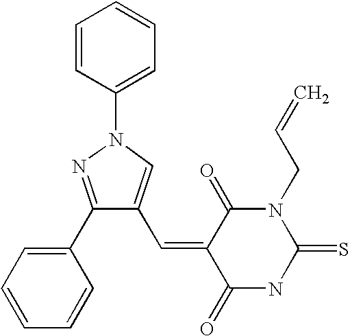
C1(C2=CC=CC=C2)=NN(C2=CC=CC=C2)C=C1C=C1C(=O)NC(=S)N(CC=C)C1=O
